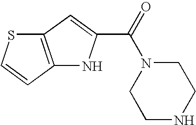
C12=C(C=CS1)NC(C(=O)N1CCNCC1)=C2
